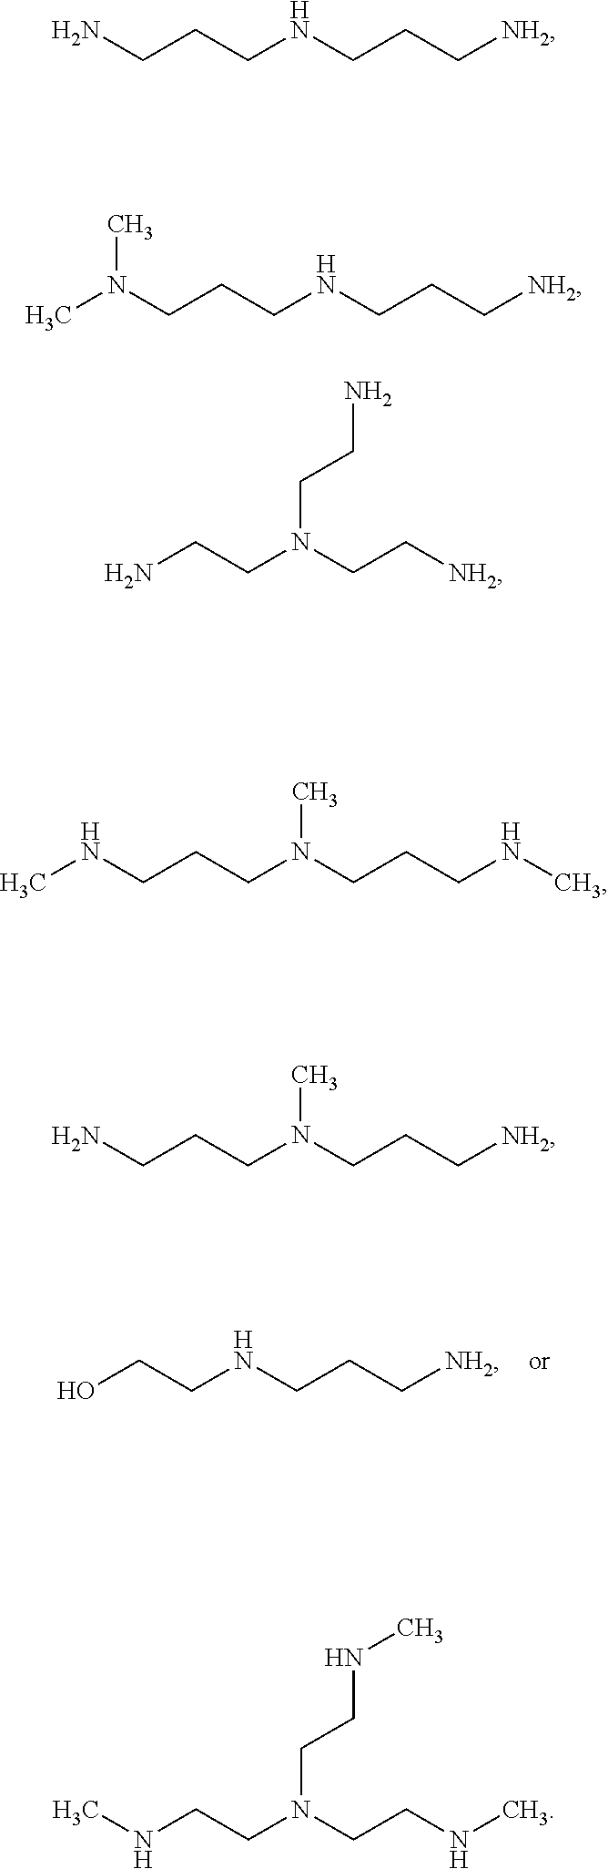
OCCNCCC[NH2].NCCCNCCC[NH2].N(CCCNCCC[NH2])(C)C.NCCN(CC[NH2])CCN.N(CCCN(CCCNC)C)C.NCCCN(CCC[NH2])C.CNCCN(CCNC)CCNC
